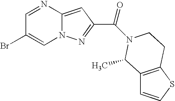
C1=NC2=CC(C(=O)N3CCC4=C(C=CS4)C3C)=NN2C=C1Br
